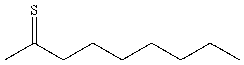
CC(CCCCCCC)=S
